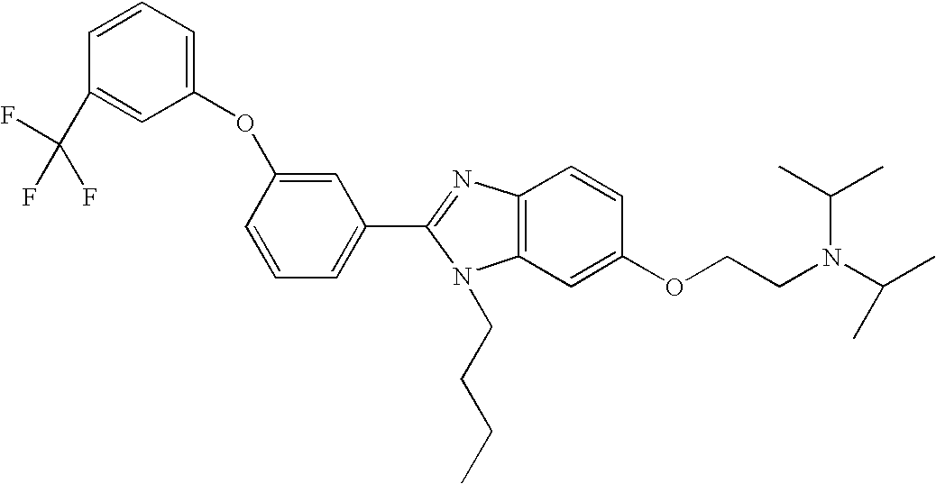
C1=C(OC2=CC=CC(C(F)(F)F)=C2)C=CC=C1C1=NC2=C(N1CCCC)C=C(OCCN(C(C)C)C(C)C)C=C2
